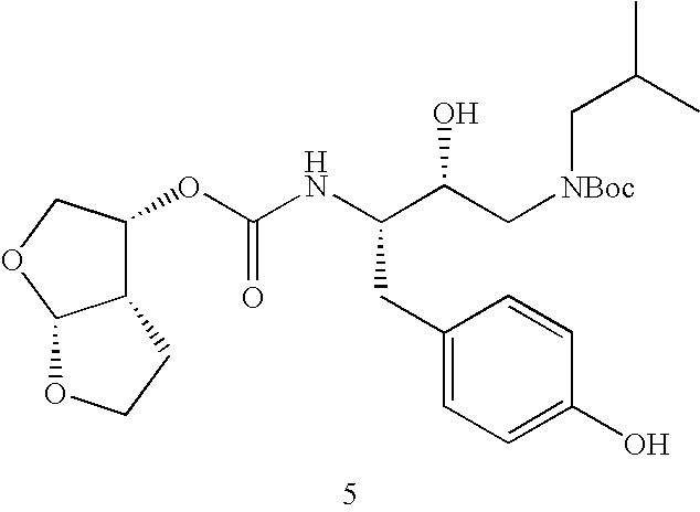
C1(CC(C(C[NBoc]CC(C)C)O)NC(OC2C3C(OC2)OCC3)=O)=CC=C(O)C=C1
